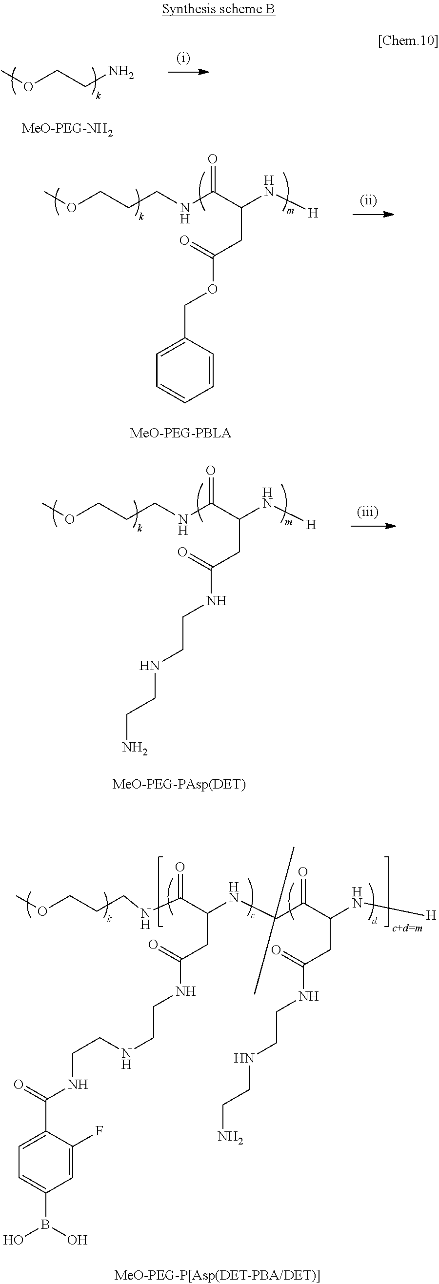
COCCN.COCCCNC(C(N[H])CC(OCC1=CC=CC=C1)=O)=O.COCCCNC(C(N[H])CC(NCCNCCN)=O)=O.COCCCNC(C(NCC(C(N[H])CC(NCCNCCN)=O)=O)CC(NCCNCCNC(=O)C1=CC=C(B(O)O)C=C1F)=O)=O
